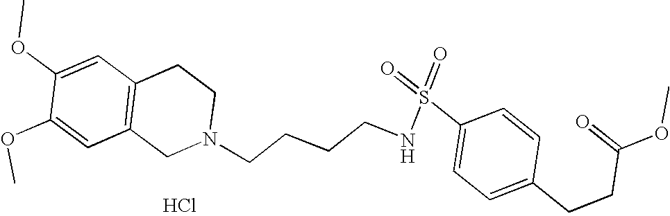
C1=C(OC)C(OC)=CC2=C1CCN(CCCCNS(=O)(=O)C1=CC=C(CCC(=O)OC)C=C1)C2.Cl
